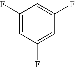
C1(F)=CC(F)=CC(F)=C1
